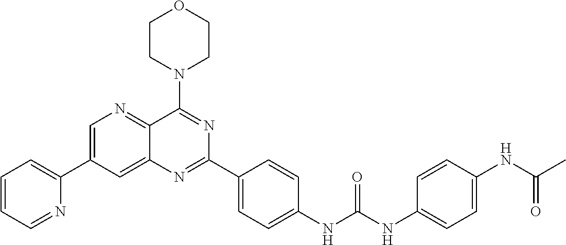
C1=C(C2=CC=CC=N2)C=C2C(=N1)C(N1CCOCC1)=NC(C1=CC=C(NC(NC3=CC=C(NC(C)=O)C=C3)=O)C=C1)=N2
